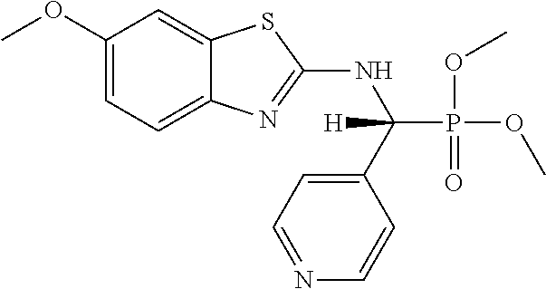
C1(OC)=CC=C2C(=C1)SC(NC(C1=CC=NC=C1)(P(OC)(=O)OC)[H])=N2
